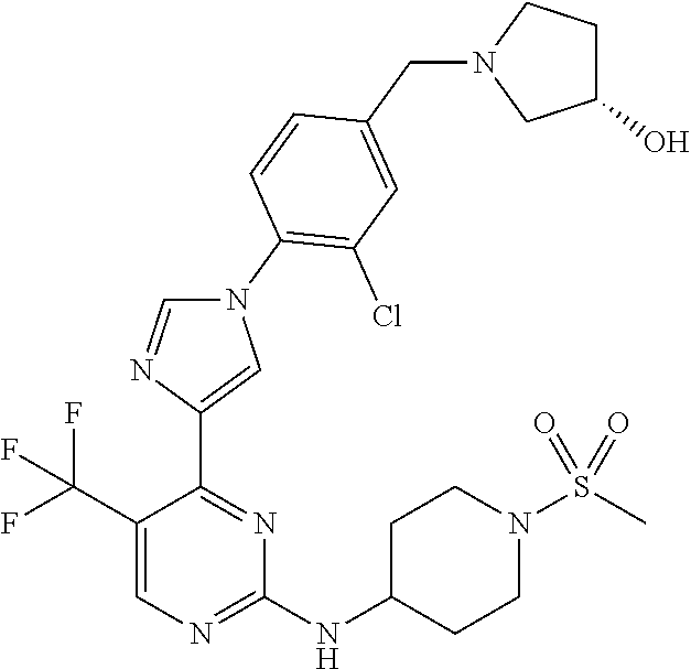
C1(C(F)(F)F)=CN=C(NC2CCN(S(C)(=O)=O)CC2)N=C1C1=CN(C2=C(Cl)C=C(CN3CCC(O)C3)C=C2)C=N1
